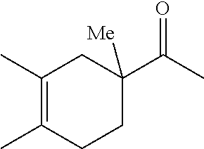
C1(C)=C(C)CCC(C(C)=O)([Me])C1
